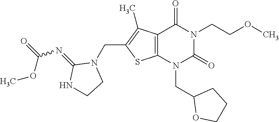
C12=C(N(CC3OCCC3)C(=O)N(CCOC)C1=O)SC(CN1C(=NC(OC)=O)NCC1)=C2C
